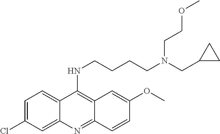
C1=C(Cl)C=C2C(=C1)C(NCCCCN(CC1CC1)CCOC)=C1C(=N2)C=CC(OC)=C1
